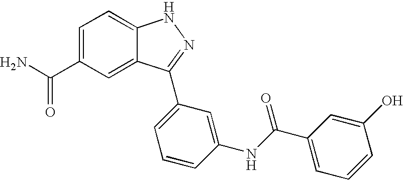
C1=C(C(N)=O)C=C2C(=C1)NN=C2C1=CC=CC(NC(C2=CC=CC(O)=C2)=O)=C1
